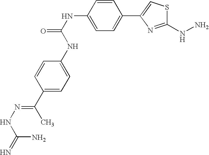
C1(NN)=NC(C2=CC=C(NC(NC3=CC=C(C(=NNC(N)=N)C)C=C3)=O)C=C2)=CS1
